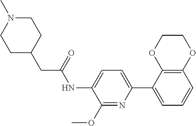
C1(CC(=O)NC2=CC=C(C3=CC=CC4=C3OCCO4)N=C2OC)CCN(C)CC1
